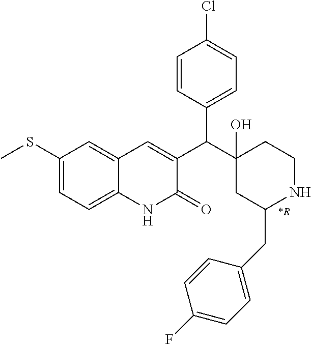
C1(SC)=CC=C2C(=C1)C=C(C(C1(O)CC(CC3=CC=C(F)C=C3)NCC1)C1=CC=C(Cl)C=C1)C(=O)N2.[*R]
